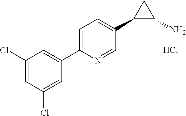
Cl.C1=C(Cl)C=C(C2=CC=C(C3C(N)C3)C=N2)C=C1Cl
